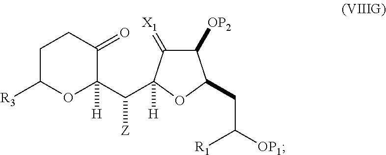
C1C([R3])OC([H])(C([Z])C2([H])C(=[X1])C([OP2])C(CC([OP1])[R1])O2)C(=O)C1
